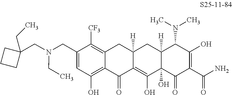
N(CC1=CC(O)=C2C(=C1[CF3])CC1([H])C(=C(O)C3(O)C([H])(C1)C(N(C)C)C(O)=C(C(N)=O)C3=O)C2=O)(CC1(CC)CCC1)CC
